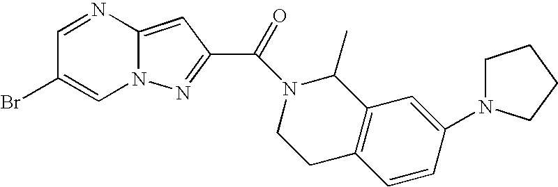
N1=CC(Br)=CN2C1=CC(C(=O)N1CCC3=C(C1C)C=C(N1CCCC1)C=C3)=N2
